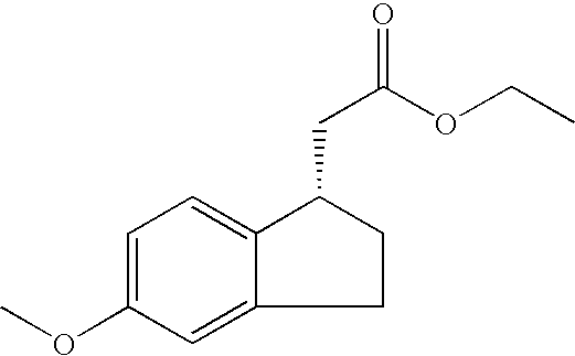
C1=C(OC)C=C2C(=C1)C(CC(=O)OCC)CC2
